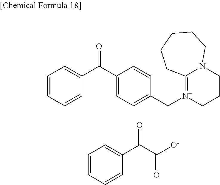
C1=CC=CC(C(C2=CC=C(C[N+]3=C4N(CCC3)CCCCC4)C=C2)=O)=C1.C1=CC=CC(C(C([O-])=O)=O)=C1
